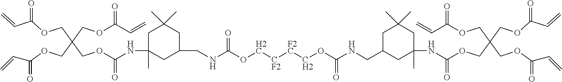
O(CC(COC(C=C)=O)(COC(=O)NC1(C)CC(CNC(OC[CF2][F2C]COC(NCC2CC(C)(NC(OCC(COC(C=C)=O)(COC(C=C)=O)COC(C=C)=O)=O)CC(C)(C)C2)=O)=O)CC(C)(C)C1)COC(C=C)=O)C(C=C)=O
